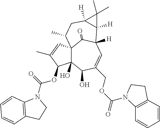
C123C(O)(C(O)C(COC(N4C5=C(CC4)C=CC=C5)=O)=CC([H])(C1=O)C1([H])C([H])(CC2C)C1(C)C)C(OC(N1C2=C(CC1)C=CC=C2)=O)C(C)=C3
